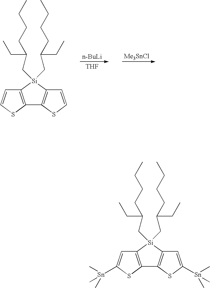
[n-BuLi].[THF].[Me3SnCl].C12=C(SC=C1)C1=C([Si]2(CC(CCCC)CC)CC(CCCC)CC)C=CS1.C12=C(SC([Sn](C)(C)C)=C1)C1=C([Si]2(CC(CCCC)CC)CC(CCCC)CC)C=C([Sn](C)(C)C)S1
